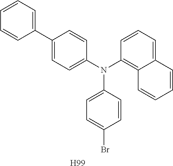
C1(C2=CC=C(N(C3=C4C(=CC=C3)C=CC=C4)C3=CC=C(Br)C=C3)C=C2)=CC=CC=C1.[H99]
